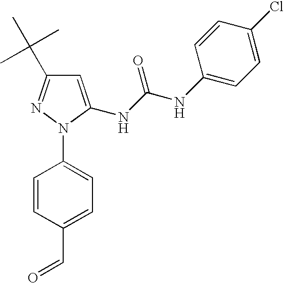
C1=C(NC(NC2=CC=C(Cl)C=C2)=O)N(C2=CC=C(C=O)C=C2)N=C1C(C)(C)C
